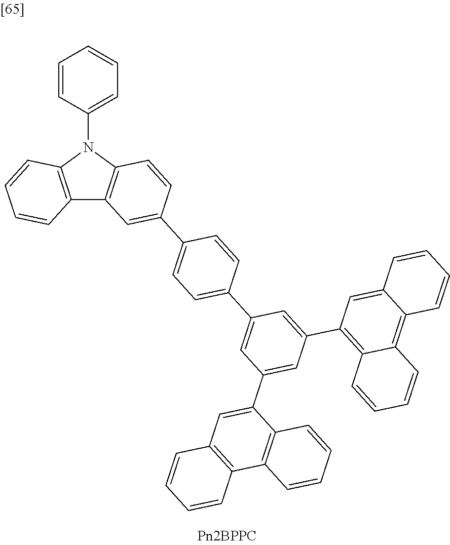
C12=C(N(C3=CC=CC=C3)C3=C1C=C(C1=CC=C(C4=CC(C5=CC6=C(C7=C5C=CC=C7)C=CC=C6)=CC(C5=C6C(=C7C(=C5)C=CC=C7)C=CC=C6)=C4)C=C1)C=C3)C=CC=C2
